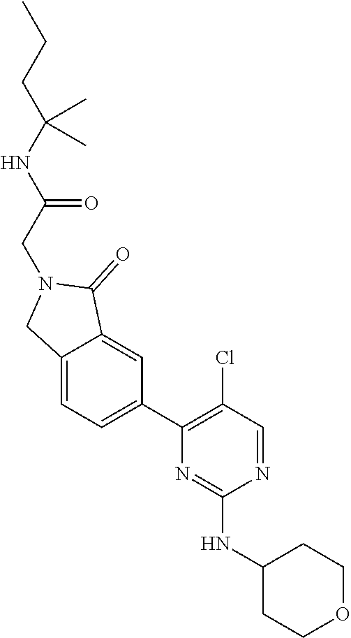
N1=CC(Cl)=C(C2=CC=C3C(=C2)C(=O)N(CC(=O)NC(CCC)(C)C)C3)N=C1NC1CCOCC1
